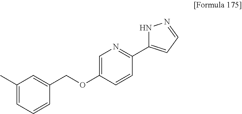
CC1=CC=CC(COC2=CN=C(C3=CC=NN3)C=C2)=C1
